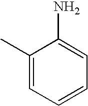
C1(C)=CC=CC=C1N
